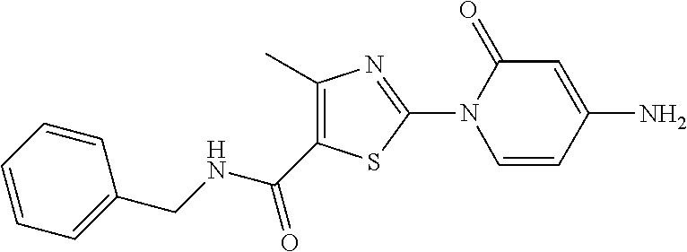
C1(C)=C(C(NCC2=CC=CC=C2)=O)SC(N2C(=O)C=C(N)C=C2)=N1
